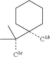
CC(C)(C1([C1b])CCCCC1)[C1e]
